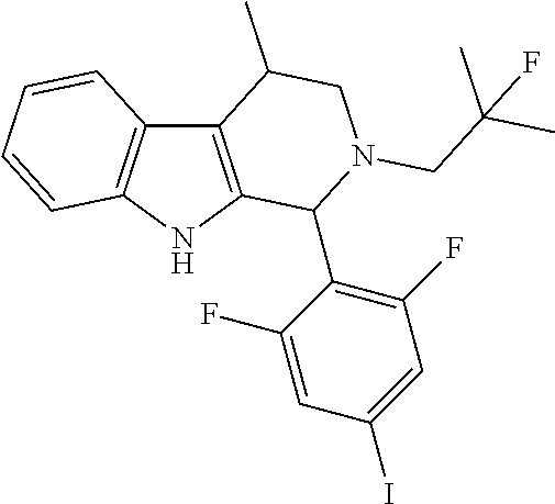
C12=C(NC3=C1C=CC=C3)C(C1=C(F)C=C(I)C=C1F)N(CC(C)(C)F)CC2C
